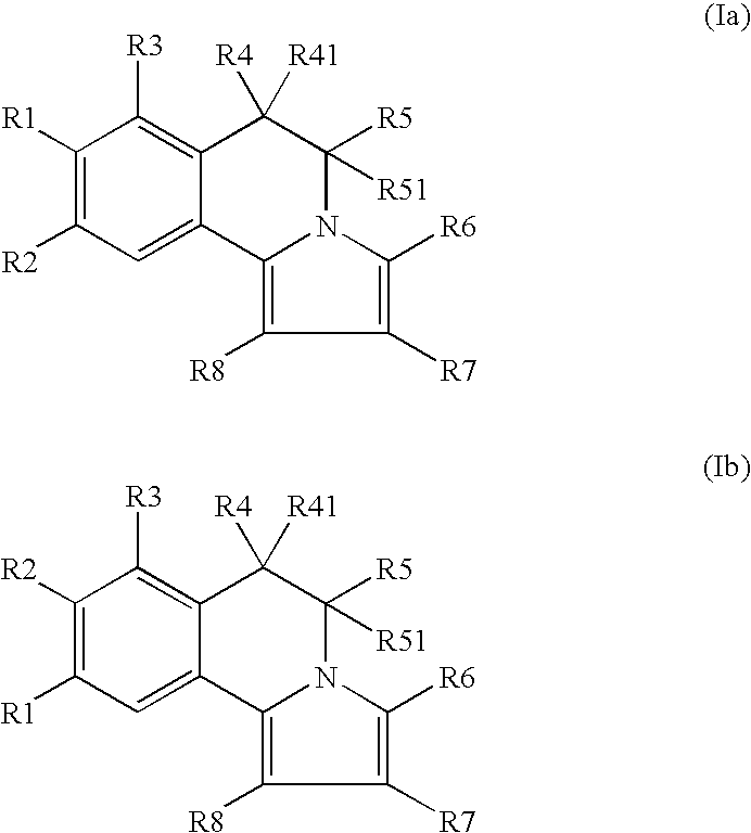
C12=CC([R2])=C([R1])C([R3])=C1C([R4])([R41])C([R5])([R51])N1C2=C([R8])C([R7])=C1[R6].C12=CC([R1])=C([R2])C([R3])=C1C([R4])([R41])C([R5])([R51])N1C2=C([R8])C([R7])=C1[R6]
